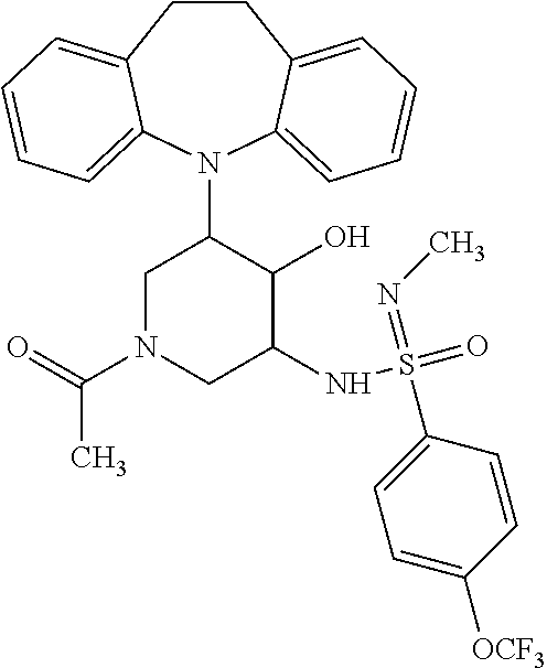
C12=CC=CC=C1N(C1CN(C(C)=O)CC(NS(=O)(=NC)C3=CC=C([OCF3])C=C3)C1O)C1=CC=CC=C1CC2
